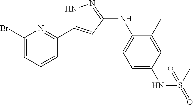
N1C(C2=NC(Br)=CC=C2)=CC(NC2=CC=C(NS(=O)(C)=O)C=C2C)=N1
